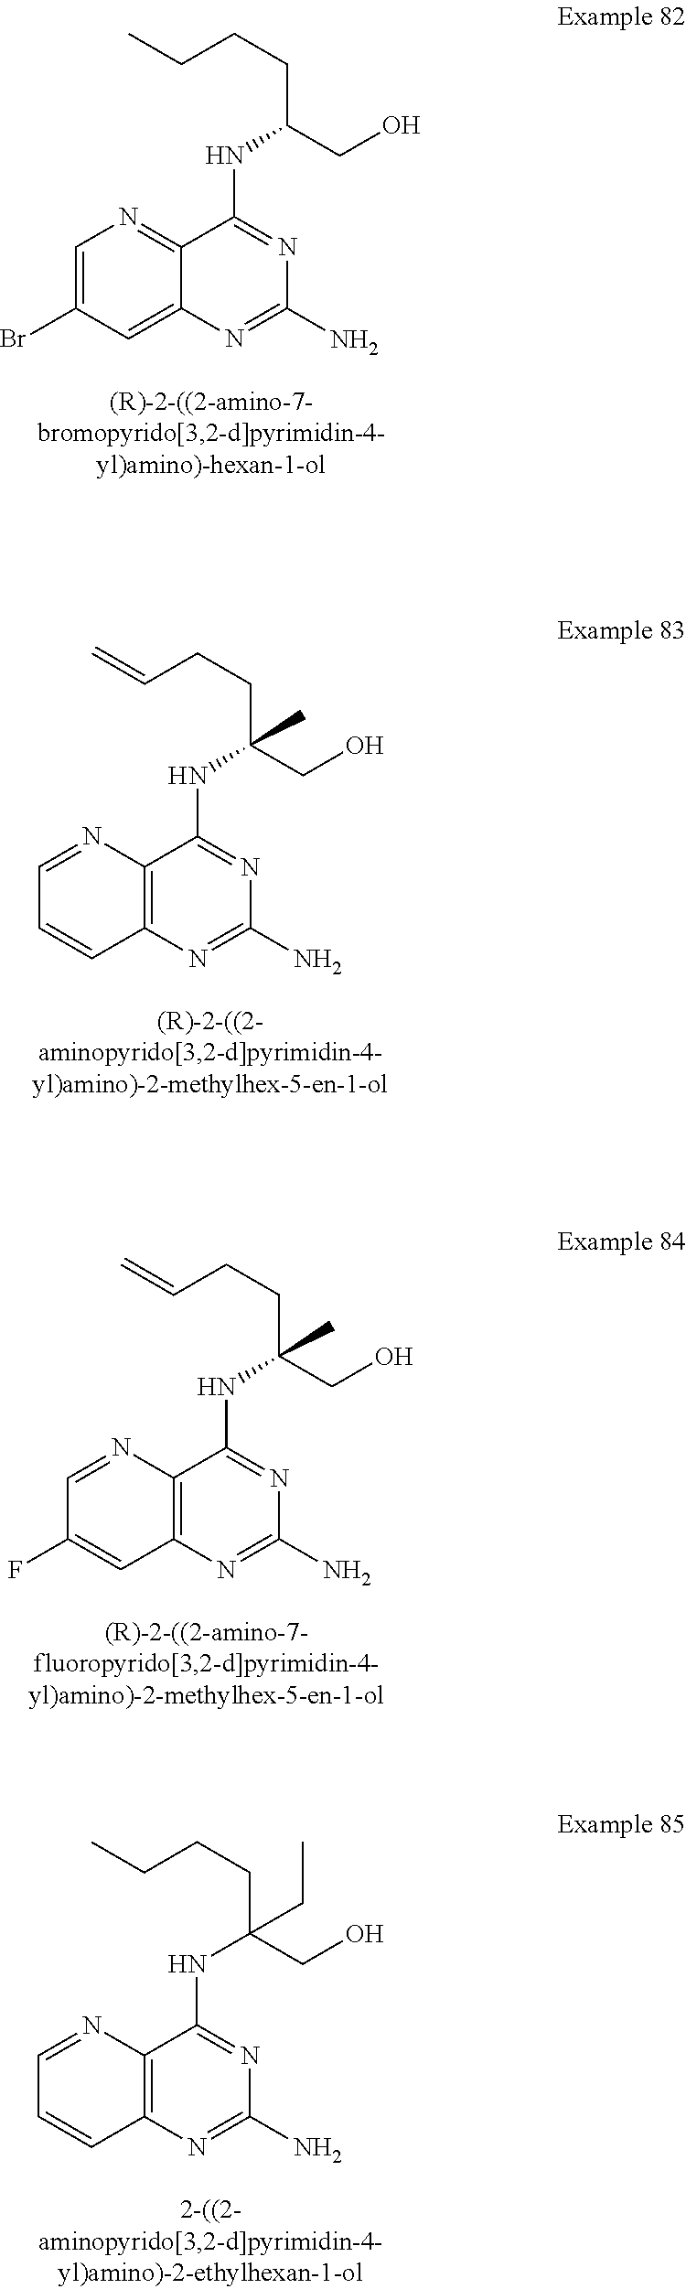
C12=CC(Br)=CN=C1C(NC(CCCC)CO)=NC(N)=N2.C12=C(N=CC=C1)C(NC(CCC=C)(CO)C)=NC(N)=N2.C12=C(N=CC(F)=C1)C(NC(CCC=C)(CO)C)=NC(N)=N2.C12=C(N=CC=C1)C(NC(CCCC)(CO)CC)=NC(N)=N2
